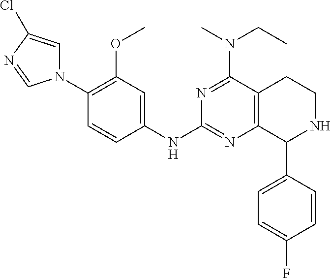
C12=C(C(C3=CC=C(F)C=C3)NCC1)N=C(NC1=CC(OC)=C(N3C=C(Cl)N=C3)C=C1)N=C2N(CC)C
